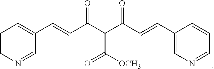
C1=CN=CC(C=CC(C(C(C=CC2=CN=CC=C2)=O)C(=O)[OCH3])=O)=C1
